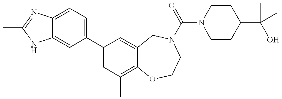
C12=CC=C(C3=CC(C)=C4C(=C3)CN(C(N3CCC(C(O)(C)C)CC3)=O)CCO4)C=C1NC(C)=N2
